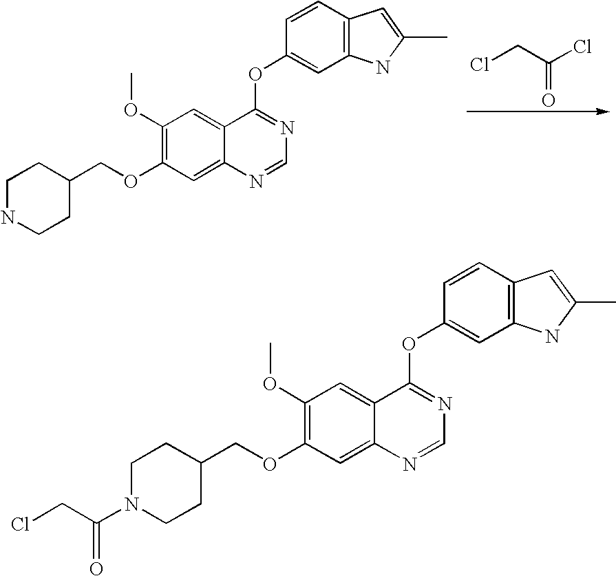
C1NCCC(COC2=C(OC)C=C3C(=C2)N=CN=C3OC2=CC3=C(C=C2)C=C(C)N3)C1.ClC(CCl)=O.C1N(C(CCl)=O)CCC(COC2=C(OC)C=C3C(=C2)N=CN=C3OC2=CC3=C(C=C2)C=C(C)N3)C1
